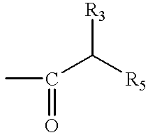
C(C([R5])[R3])(=O)C
